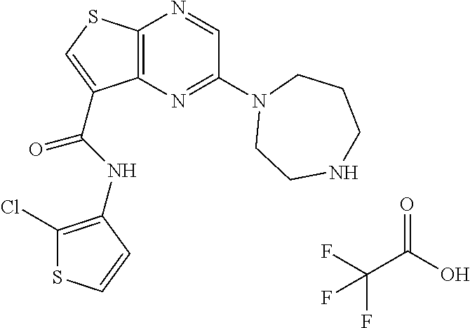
C12=C(N=C(N3CCNCCC3)C=N1)C(C(=O)NC1=C(Cl)SC=C1)=CS2.C(C(O)=O)(F)(F)F
